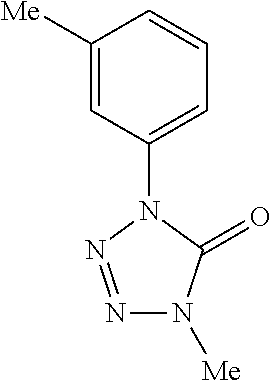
C1([Me])=CC(N2N=NN([Me])C2=O)=CC=C1
